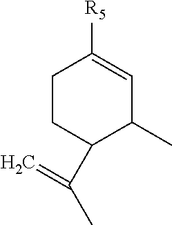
C1CC(C(C)=C)C(C)C=C1[R5]
